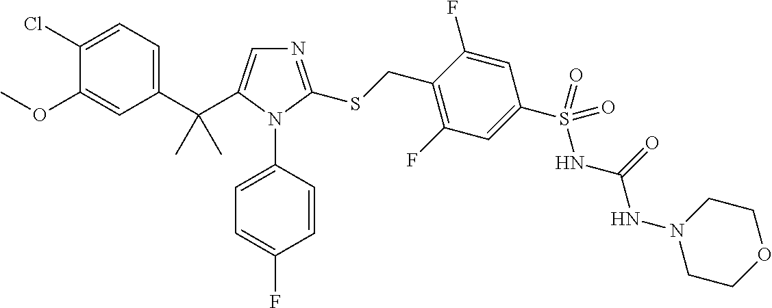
C1(C(C2=CN=C(SCC3=C(F)C=C(S(NC(=O)NN4CCOCC4)(=O)=O)C=C3F)N2C2=CC=C(F)C=C2)(C)C)=CC=C(Cl)C(OC)=C1
